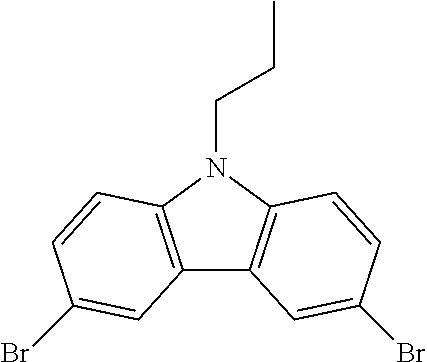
C12=C(N(CCC)C3=C1C=C(Br)C=C3)C=CC(Br)=C2
